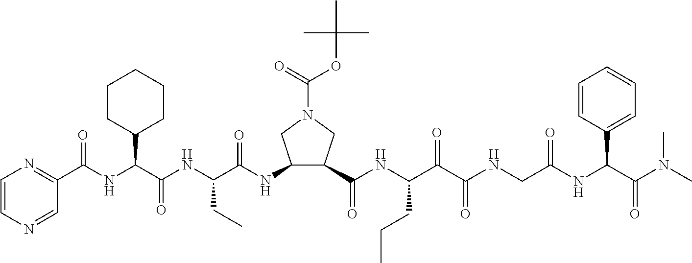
C1(C(NC(C(NC(C(=O)NC2C(C(=O)NC(C(C(NCC(NC(C(N(C)C)=O)C3=CC=CC=C3)=O)=O)=O)CCC)CN(C(=O)OC(C)(C)C)C2)CC)=O)C2CCCCC2)=O)=NC=CN=C1
